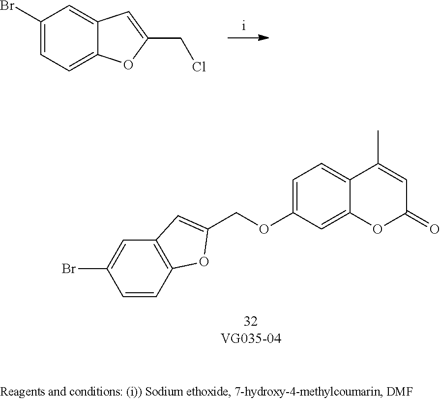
C1(Br)=CC=C2C(=C1)C=C(CCl)O2.C1=C(Br)C=CC2=C1C=C(COC1=CC=C3C(=C1)OC(=O)C=C3C)O2
